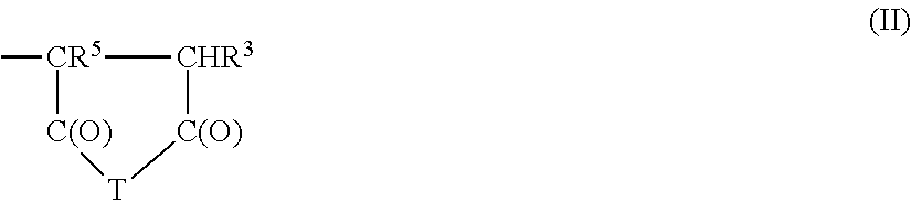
[CR5]1(C)[CHR3][C(O)][T][C(O)]1
